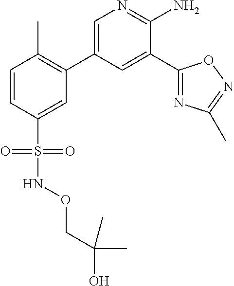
N(S(C1=CC(C2=CN=C(N)C(C3=NC(C)=NO3)=C2)=C(C)C=C1)(=O)=O)OCC(C)(O)C
